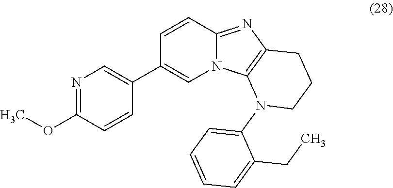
N1=C(OC)C=CC(C2=CN3C(=NC4=C3N(C3=CC=CC=C3CC)CCC4)C=C2)=C1
